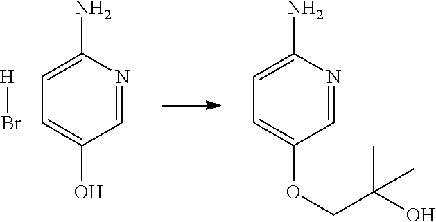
[H]Br.C1=NC(N)=CC=C1O.C1=NC(N)=CC=C1OCC(O)(C)C
